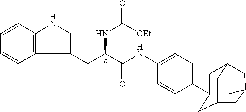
[R].C12=C(C=CC=C1)NC=C2CC(NC(=O)[OEt])C(NC1=CC=C(C23CC4CC(CC(C2)C4)C3)C=C1)=O
